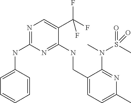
N1=C(NC2=CC=CC=C2)N=C(NCC2=CC=C(C)N=C2N(C)S(=O)(C)=O)C(C(F)(F)F)=C1
